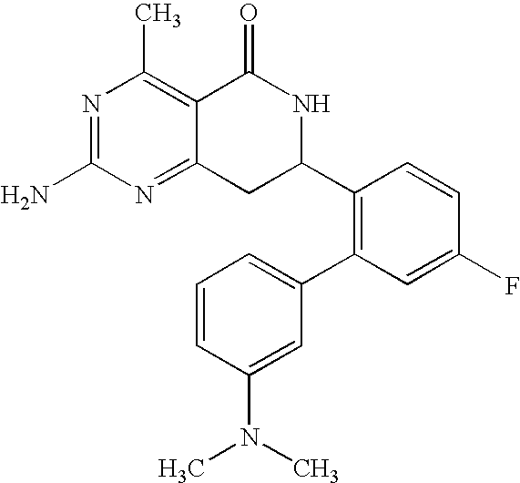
C12=NC(N)=NC(C)=C1C(=O)NC(C1=C(C3=CC=CC(N(C)C)=C3)C=C(F)C=C1)C2
